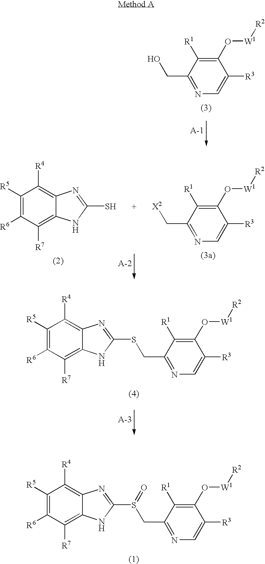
C1(O[W1][R2])=C([R1])C(CO)=NC=C1[R3].C1([R5])=C([R6])C([R7])=C2C(=C1[R4])N=C(S)N2.C1(O[W1][R2])=C([R1])C(C[X2])=NC=C1[R3].C1([R5])=C([R6])C([R7])=C2C(=C1[R4])N=C(S(CC1=NC=C([R3])C(O[W1][R2])=C1[R1])=O)N2.C1([R5])=C([R6])C([R7])=C2C(=C1[R4])N=C(SCC1=NC=C([R3])C(O[W1][R2])=C1[R1])N2
